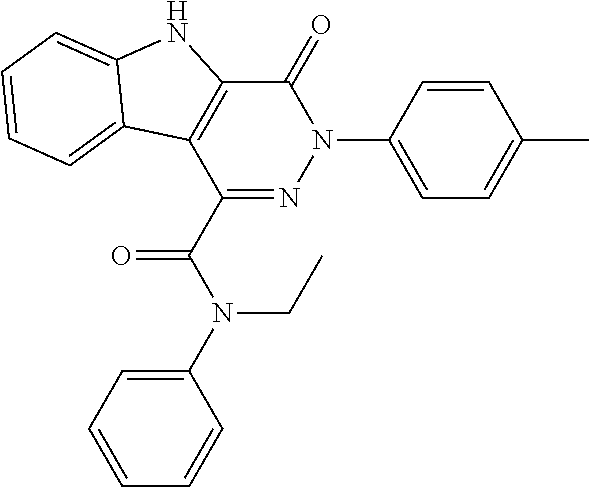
C1(C(=O)N(CC)C2=CC=CC=C2)=NN(C2=CC=C(C)C=C2)C(=O)C2=C1C1=CC=CC=C1N2
